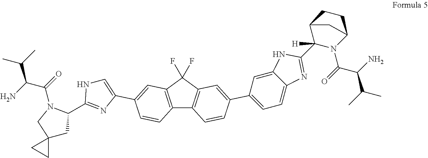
C12=C(C(F)(F)C3=C1C=CC(C1=CC=C4C(=C1)NC(C1([H])N(C(=O)C(N)C(C)C)C5CCC1C5)=N4)=C3)C=C(C1=CNC(C3CC4(CN3C(=O)C(N)C(C)C)CC4)=N1)C=C2
